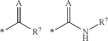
*C([R7])=[A].*C(N[R7])=[A]
